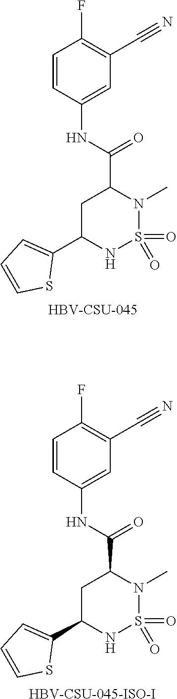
O=S1(=O)N(C)C(C(NC2=CC(C#N)=C(F)C=C2)=O)CC(C2=CC=CS2)N1.[HBV-CSU-045-ISO-I].O=S1(=O)N(C)C(C(NC2=CC(C#N)=C(F)C=C2)=O)CC(C2=CC=CS2)N1.[HBV-CSU-045]
